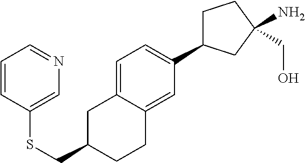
C1=C2C(=CC(C3CCC(CO)(N)C3)=C1)CCC(CSC1=CN=CC=C1)C2
